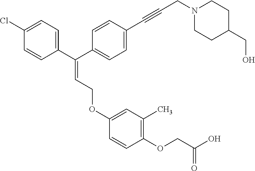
C(=C(C1=CC=C(Cl)C=C1)C1=CC=C(C#CCN2CCC(CO)CC2)C=C1)COC1=CC(C)=C(OCC(O)=O)C=C1
